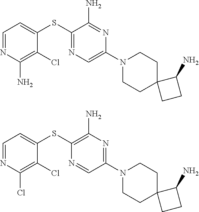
C1=NC(N)=C(Cl)C(SC2=NC=C(N3CCC4(CC3)CCC4N)N=C2N)=C1.C1=NC(Cl)=C(Cl)C(SC2=C(N)N=C(N3CCC4(CC3)CCC4N)C=N2)=C1
